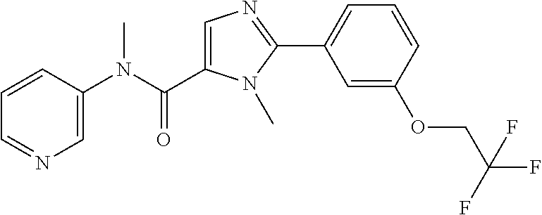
C1=C(N(C(C2=CN=C(C3=CC=CC(OCC(F)(F)F)=C3)N2C)=O)C)C=CC=N1
